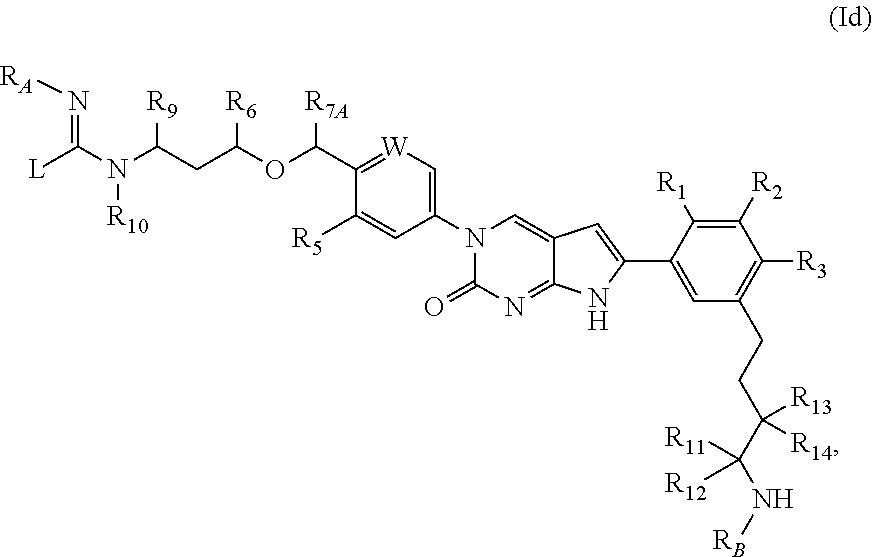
[L]C(N(C(CC(OC([R7A])C1=[W]C=C(N2C(=O)N=C3C(=C2)C=C(C2=CC(CCC(C([R11])([R12])N[RB])([R13])[R14])=C([R3])C([R2])=C2[R1])N3)C=C1[R5])[R6])[R9])[R10])=N[RA]
